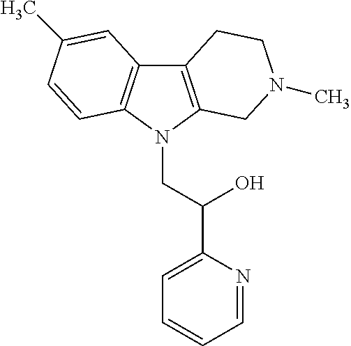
C12=C(N(CC(C3=CC=CC=N3)O)C3=C1C=C(C)C=C3)CN(C)CC2
